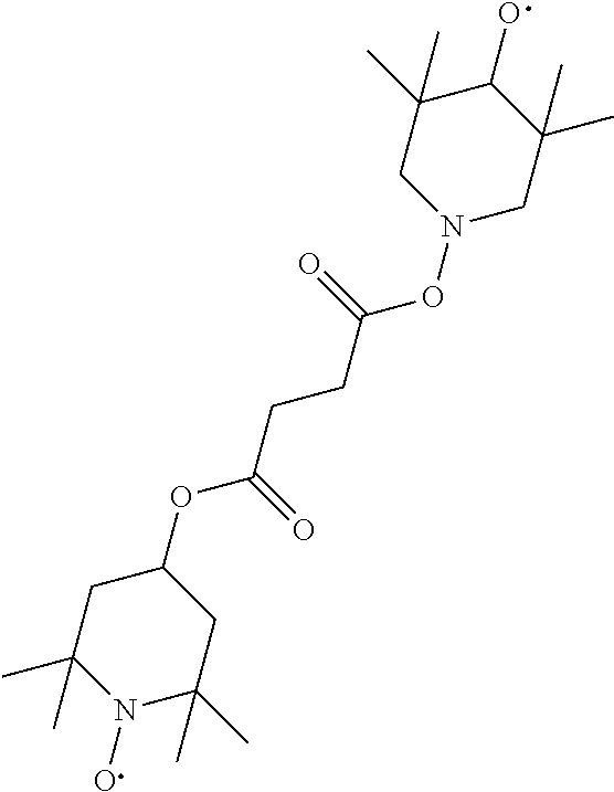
C1C(C)(C)N(O)C(C)(C)CC1OC(CCC(ON1CC(C)(C)C(O)C(C)(C)C1)=O)=O
